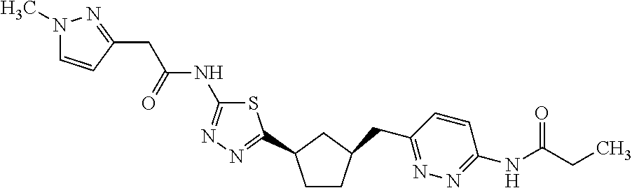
S1C(NC(=O)CC2=NN(C)C=C2)=NN=C1C1CCC(CC2=NN=C(NC(=O)CC)C=C2)C1
